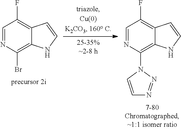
C1=NC(Br)=C2C(=C1F)C=CN2.C1=NC(N2C=CN=N2)=C2C(=C1F)C=CN2
